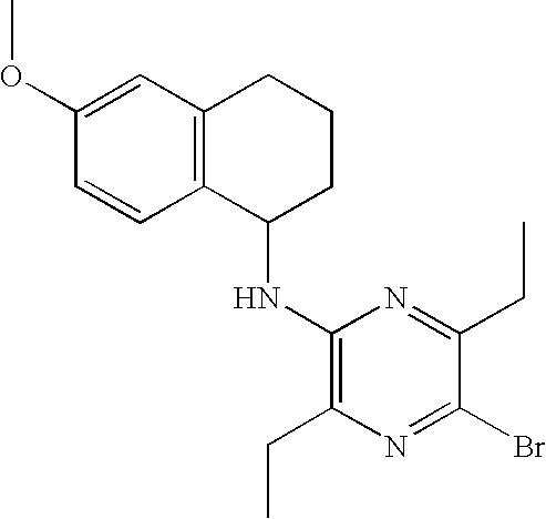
C1(OC)=CC2=C(C=C1)C(NC1=C(CC)N=C(Br)C(CC)=N1)CCC2
